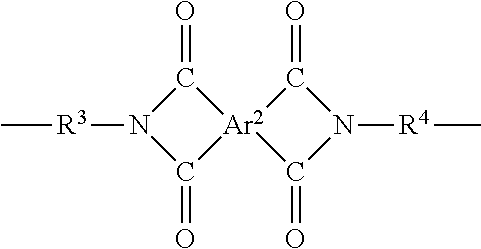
C[R3]N1C(=O)[Ar2]2(C1=O)C(=O)N([R4]C)C2=O
